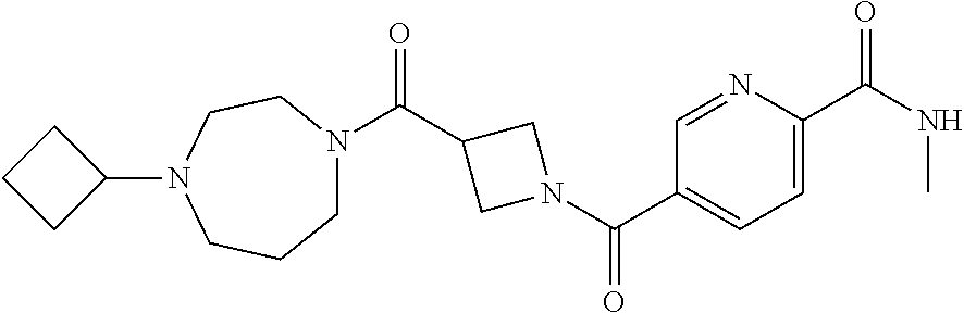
C1N(C(C2CN(C(C3=CC=C(C(NC)=O)N=C3)=O)C2)=O)CCN(C2CCC2)CC1
